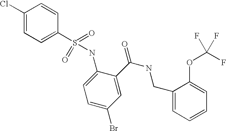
C1(Cl)=CC=C(S(=O)(=O)NC2=CC=C(Br)C=C2C(NCC2=CC=CC=C2OC(F)(F)F)=O)C=C1
